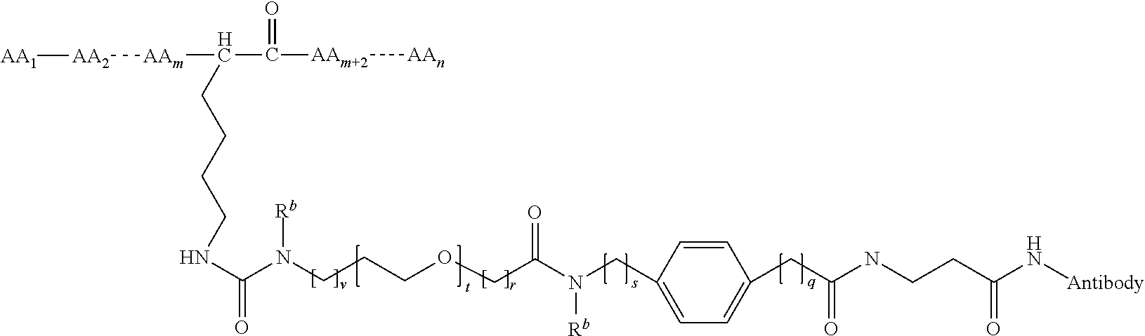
C1=CC(CN(C(COCCCN(C(NCCCCC(C([AAm+2][AAn])=O)[AAm][AA2][AA1])=O)[Rb])=O)[Rb])=CC=C1CC(NCCC(N[Antibody])=O)=O
